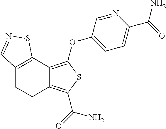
C12=C(OC3=CC=C(C(=O)N)N=C3)SC(C(=O)N)=C1CCC1=C2SN=C1
